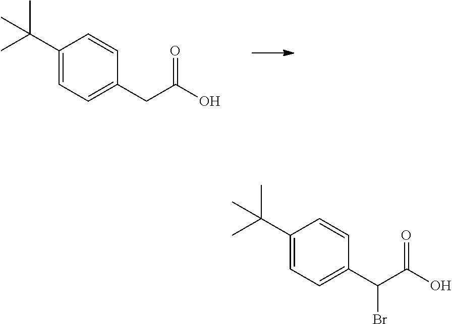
C1(C(C)(C)C)=CC=C(CC(O)=O)C=C1.C1(C(C)(C)C)=CC=C(C(C(O)=O)Br)C=C1
